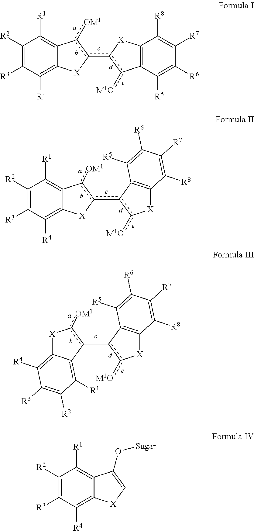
C1([R2])=C([R3])C([R4])=C2C(=C1[R1])c([OM1])c(c1c([M1O])C3=C([X]1)C([R8])=C([R7])C([R6])=C3[R5])[X]2.C1([R2])=C([R3])C([R4])=C2C(=C1[R1])c([OM1])c(c1c([M1O])[X]C3=C1C([R5])=C([R6])C([R7])=C3[R8])[X]2.C12=C([R4])C([R3])=C([R2])C([R1])=C1c(c1c([M1O])[X]C3=C1C([R5])=C([R6])C([R7])=C3[R8])c([OM1])[X]2.C1([R2])=C([R3])C([R4])=C2C(=C1[R1])C(O[Sugar])=C[X]2
